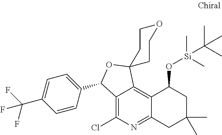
C12=C(Cl)N=C3C(=C1C1(OC2C2=CC=C(C(F)(F)F)C=C2)CCOCC1)C(O[Si](C(C)(C)C)(C)C)CC(C)(C)C3
